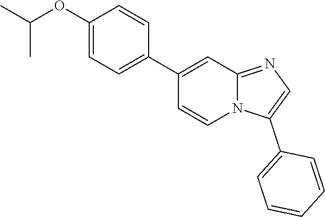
C1(OC(C)C)=CC=C(C2=CC3=NC=C(C4=CC=CC=C4)N3C=C2)C=C1
